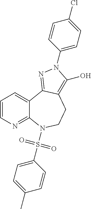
C1=CN=C2C(=C1)C1=NN(C3=CC=C(Cl)C=C3)C(O)=C1CCN2S(C1=CC=C(C)C=C1)(=O)=O
